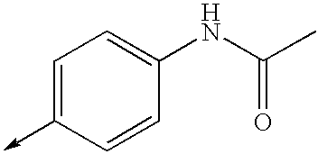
C1=C(->C)C=CC(NC(C)=O)=C1
